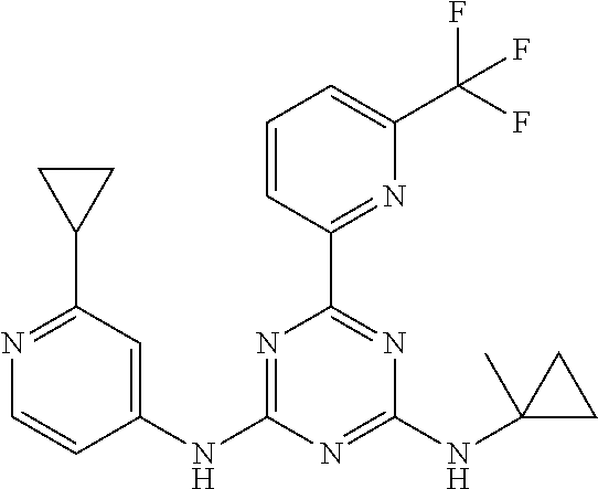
N1=C(NC2=CC(C3CC3)=NC=C2)N=C(NC2(C)CC2)N=C1C1=NC(C(F)(F)F)=CC=C1
